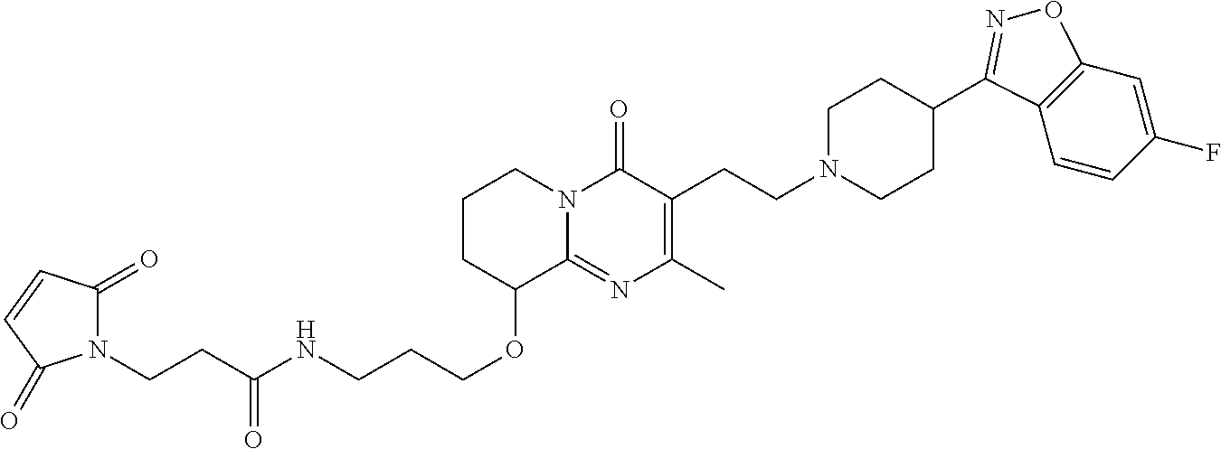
C1CC(OCCCNC(CCN2C(=O)C=CC2=O)=O)C2=NC(C)=C(CCN3CCC(C4=NOC5=C4C=CC(F)=C5)CC3)C(=O)N2C1
